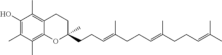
C1(O)=C(C)C(C)=C2C(=C1C)CCC(CCC=C(CCC=C(CCC=C(C)C)C)C)(C)O2
